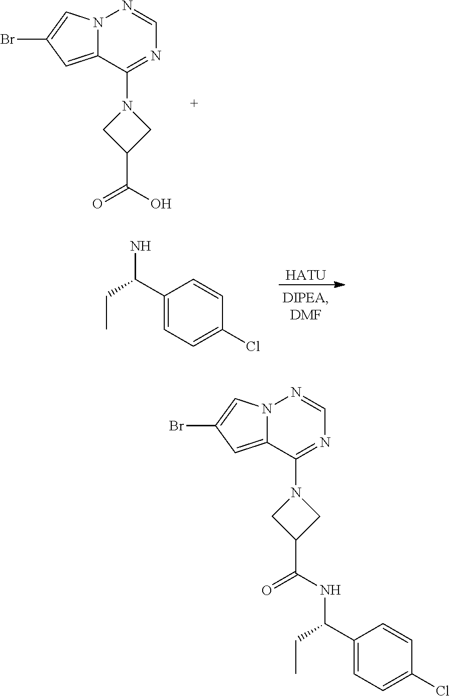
C12=CC(Br)=CN1N=CN=C2N1CC(C(=O)O)C1.[HATU].C1(C(N)CC)=CC=C(Cl)C=C1.C12=CC(Br)=CN1N=CN=C2N1CC(C(=O)NC(C2=CC=C(Cl)C=C2)CC)C1
